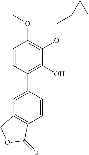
C1=CC(C2=CC3=C(C=C2)C(=O)OC3)=C(O)C(OCC2CC2)=C1OC
